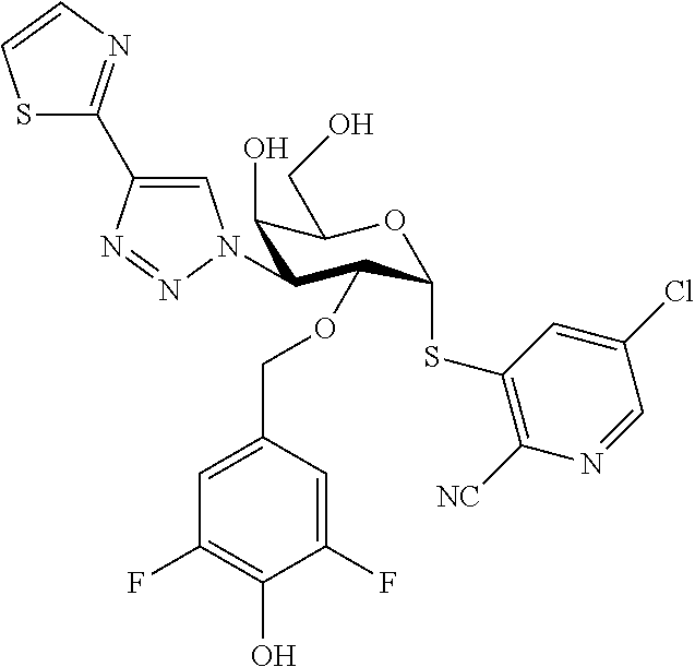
S1C(C2=CN(C3C(O)C(CO)OC(SC4=C([NC])N=CC(Cl)=C4)C3OCC3=CC(F)=C(O)C(F)=C3)N=N2)=NC=C1
